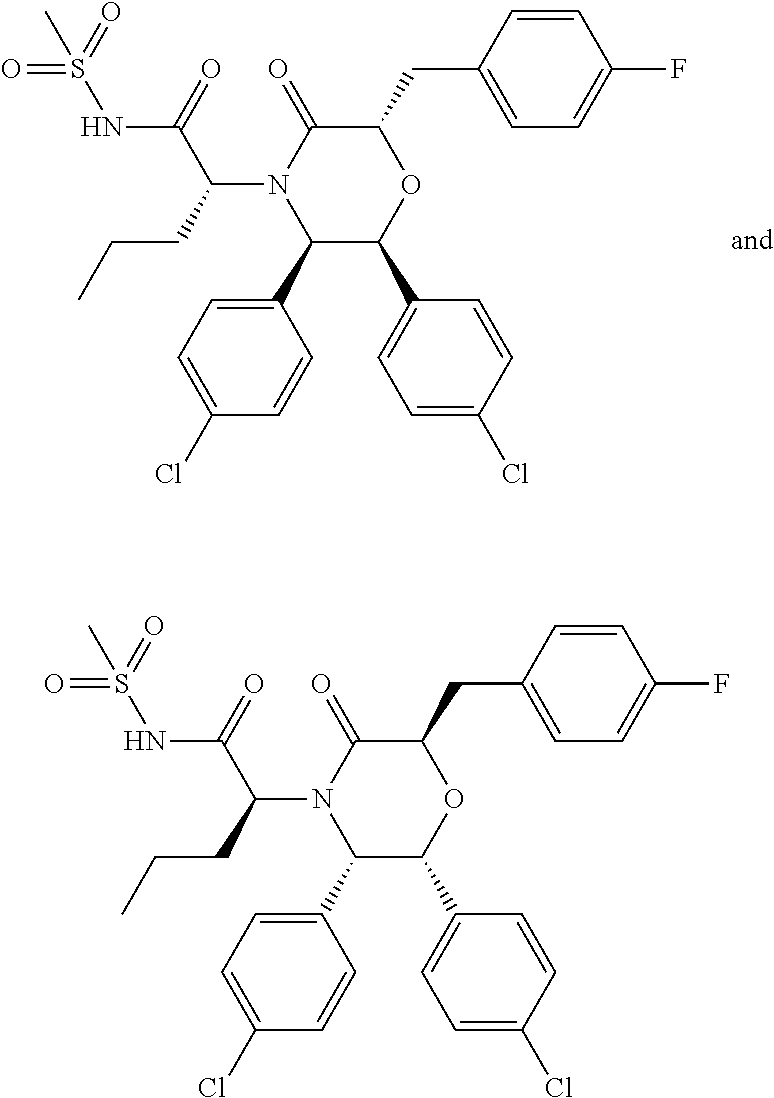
C1(C2=CC=C(Cl)C=C2)C(C2=CC=C(Cl)C=C2)OC(CC2=CC=C(F)C=C2)C(=O)N1C(CCC)C(=O)NS(=O)(=O)C.C1(C2=CC=C(Cl)C=C2)C(C2=CC=C(Cl)C=C2)OC(CC2=CC=C(F)C=C2)C(=O)N1C(CCC)C(=O)NS(=O)(=O)C
